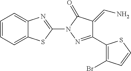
C12=CC=CC=C1SC(N1N=C(C3=C(Br)C=CS3)C(=CN)C1=O)=N2
